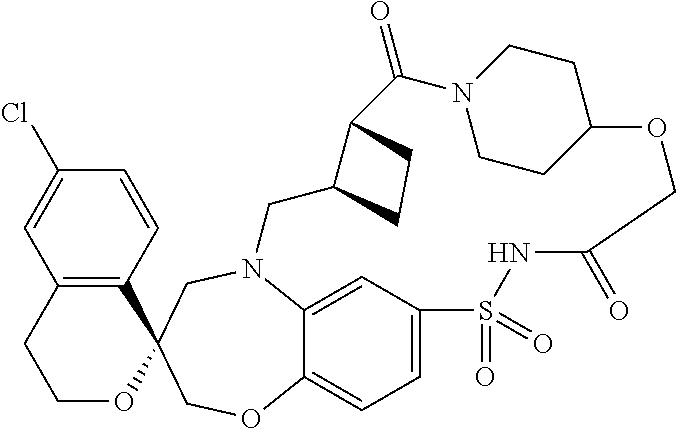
N12C3=CC(=CC=C3OCC3(C4=C(C=C(Cl)C=C4)CCO3)C1)S(=O)(=O)NC(=O)COC1CCN(C(=O)C3C(C2)CC3)CC1
